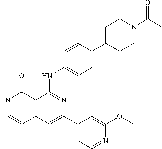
C1=CC(NC2=NC(C3=CC=NC(OC)=C3)=CC3=C2C(=O)NC=C3)=CC=C1C1CCN(C(C)=O)CC1
